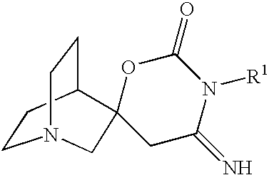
C1CC2CCN1CC21OC(=O)N([R1])C(=N)C1
